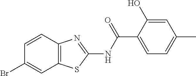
C1=CC2=C(C=C1Br)SC(NC(C1=CC=C(C)C=C1O)=O)=N2
